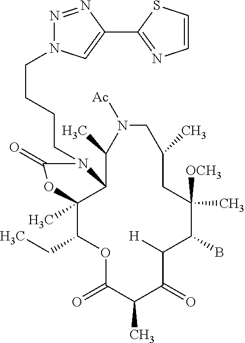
O1C(=O)C(C)C(=O)C([H])C(B)C([OCH3])(C)CC(C)CN([Ac])C(C)C2C(C)(C1CC)OC(=O)N2CCCCN1N=NC(C2=NC=CS2)=C1
